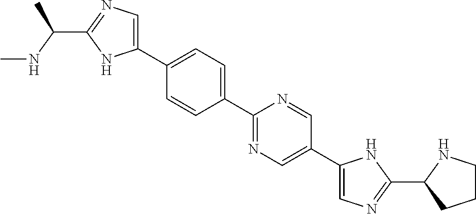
C1(C2=CC=C(C3=NC=C(C4=CN=C(C5CCCN5)N4)C=N3)C=C2)=CN=C(C(C)NC)N1
